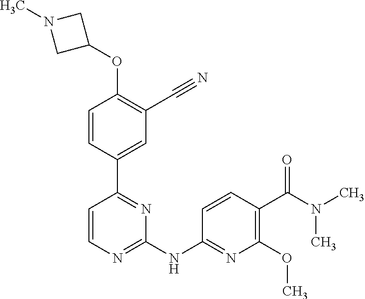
O(C1=C(C#N)C=C(C2=NC(NC3=NC(OC)=C(C(N(C)C)=O)C=C3)=NC=C2)C=C1)C1CN(C)C1
